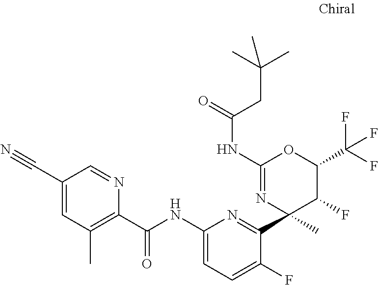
C1(C#N)=CC(C)=C(C(NC2=CC=C(F)C(C3(C)N=C(NC(=O)CC(C)(C)C)OC(C(F)(F)F)C3F)=N2)=O)N=C1
